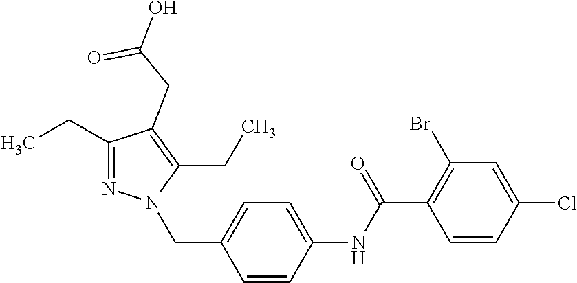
C1(CC)=NN(CC2=CC=C(NC(C3=C(Br)C=C(Cl)C=C3)=O)C=C2)C(CC)=C1CC(=O)O
